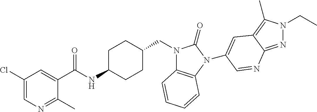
C1(Cl)=CN=C(C)C(C(NC2CCC(CN3C4=C(N(C5=CC6=C(C)N(CC)N=C6N=C5)C3=O)C=CC=C4)CC2)=O)=C1
